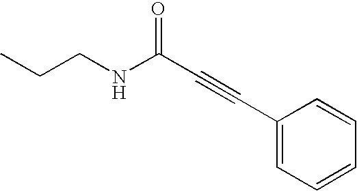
C1(C#CC(=O)NCCC)=CC=CC=C1
